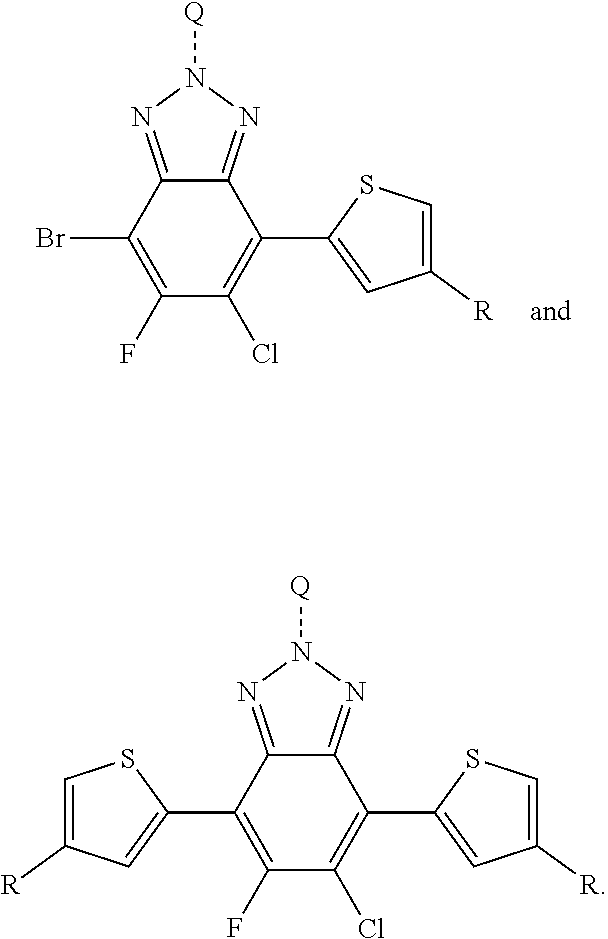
C12=NN([Q])N=C1C(C1=CC([R])=CS1)=C(Cl)C(F)=C2Br.C12=NN([Q])N=C1C(C1=CC([R])=CS1)=C(Cl)C(F)=C2C1=CC([R])=CS1
